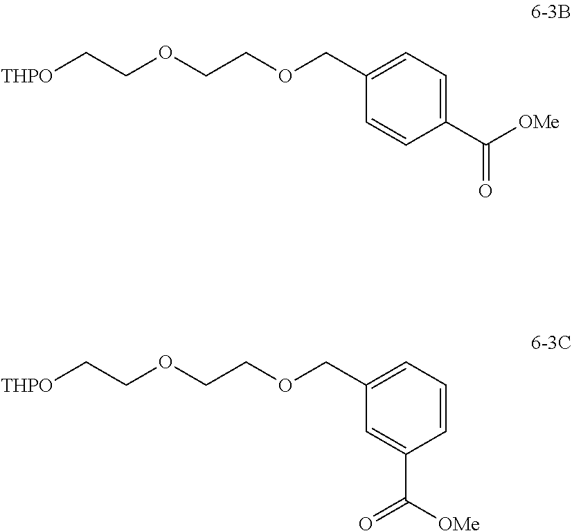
[THPO]CCOCCOCC1=CC=C(C(=O)[OMe])C=C1.[THPO]CCOCCOCC1=CC=CC(C(=O)[OMe])=C1
